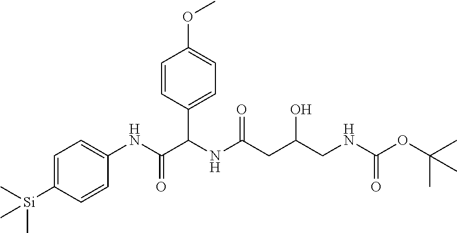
C1=C([Si](C)(C)C)C=CC(NC(=O)C(NC(CC(O)CNC(=O)OC(C)(C)C)=O)C2=CC=C(OC)C=C2)=C1
